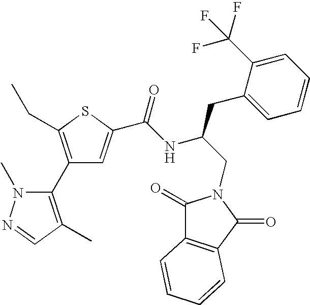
C1(C2=C(C)C=NN2C)=C(CC)SC(C(NC(CN2C(=O)C3=C(C2=O)C=CC=C3)CC2=CC=CC=C2C(F)(F)F)=O)=C1
